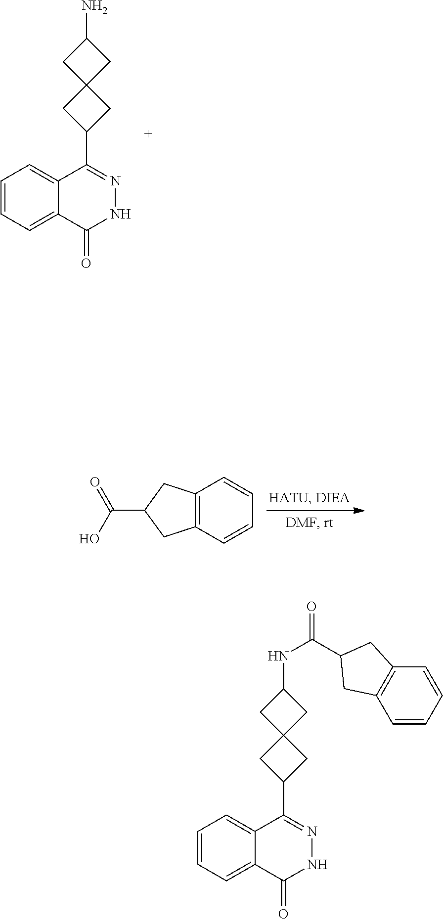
C1=CC=C2C(=C1)C(C1CC3(C1)CC(N)C3)=NNC2=O.C1=CC2=C(C=C1)CC(C(O)=O)C2.C1=CC=C2C(=C1)C(C1CC3(C1)CC(NC(=O)C1CC4=C(C=CC=C4)C1)C3)=NNC2=O
